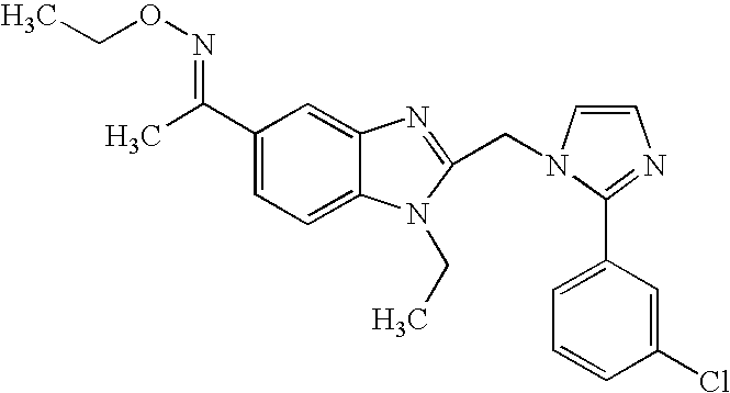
C1(C(C)=NOCC)=CC=C2C(=C1)N=C(CN1C=CN=C1C1=CC=CC(Cl)=C1)N2CC
